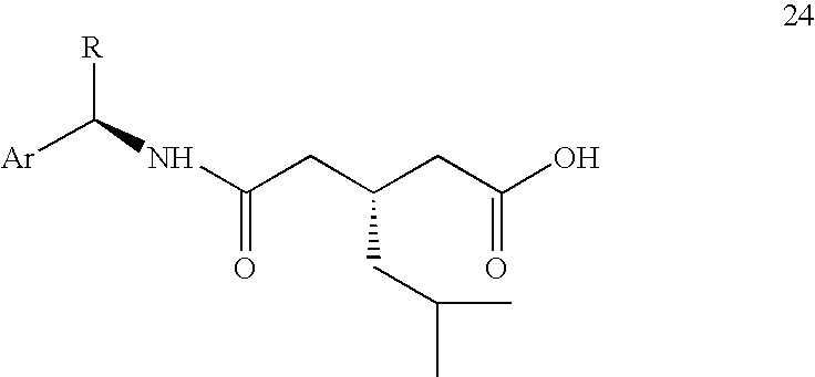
[Ar]C([R])NC(CC(CC(O)=O)CC(C)C)=O
